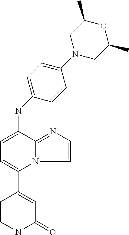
C1=CNC(=O)C=C1C1=CC=C(NC2=CC=C(N3CC(C)OC(C)C3)C=C2)C2=NC=CN12
